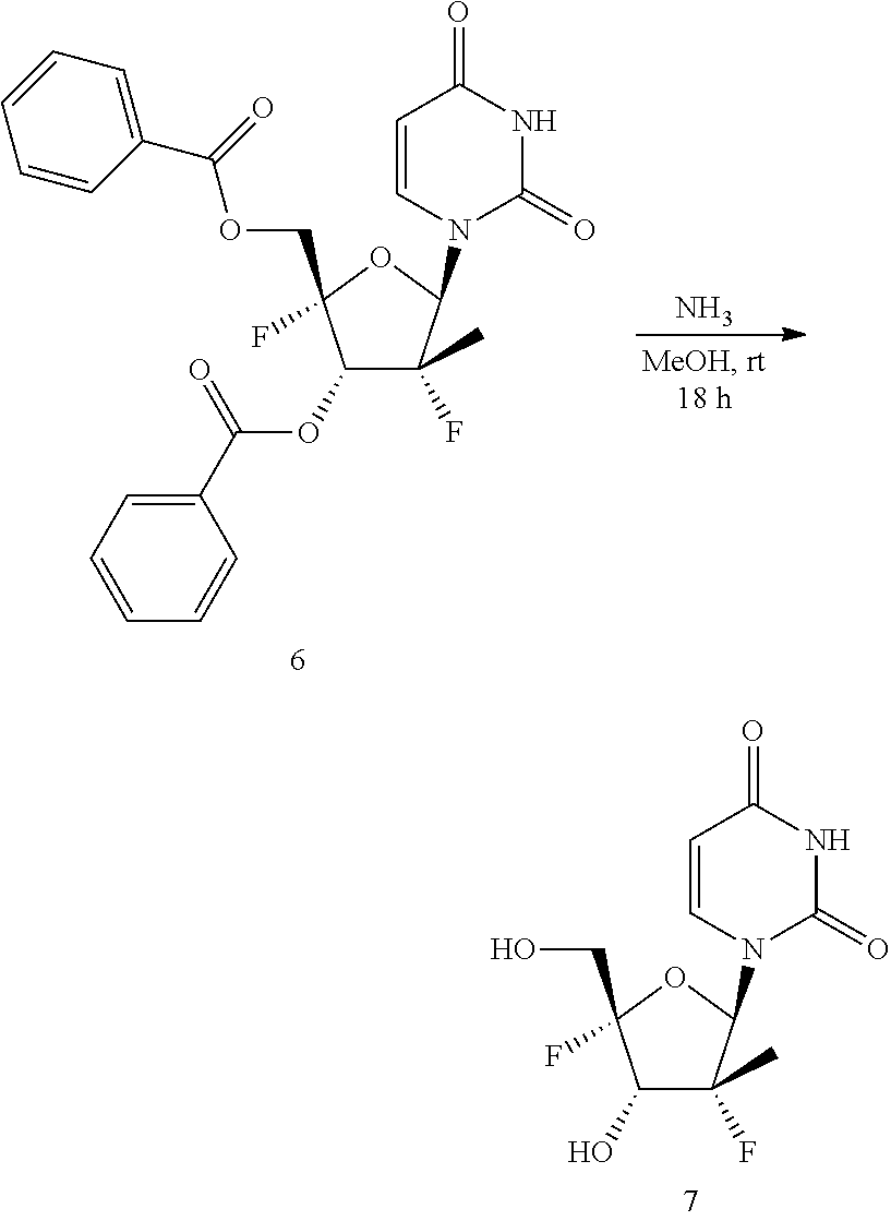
C1(O)C(F)(C)C(N2C=CC(=O)NC2=O)OC1(CO)F.C1(OC(C2=CC=CC=C2)=O)C(F)(C)C(N2C=CC(=O)NC2=O)OC1(COC(C1=CC=CC=C1)=O)F.N
